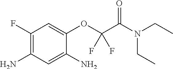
C1(F)=C(N)C=C(N)C(OC(C(N(CC)CC)=O)(F)F)=C1
